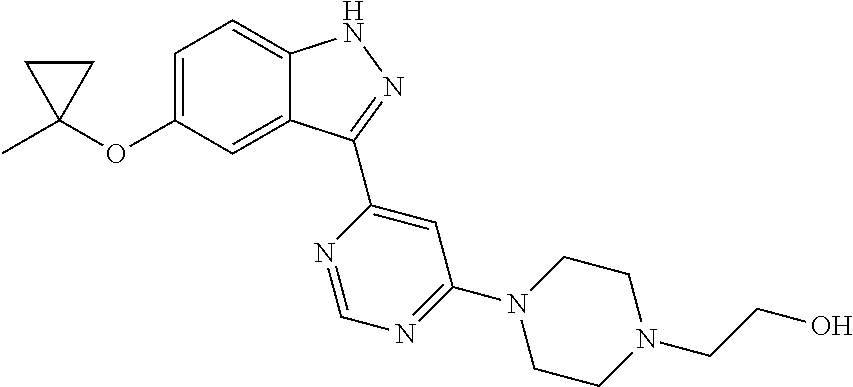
C1C(C)(OC2=CC=C3C(=C2)C(C2=CC(N4CCN(CCO)CC4)=NC=N2)=NN3)C1
